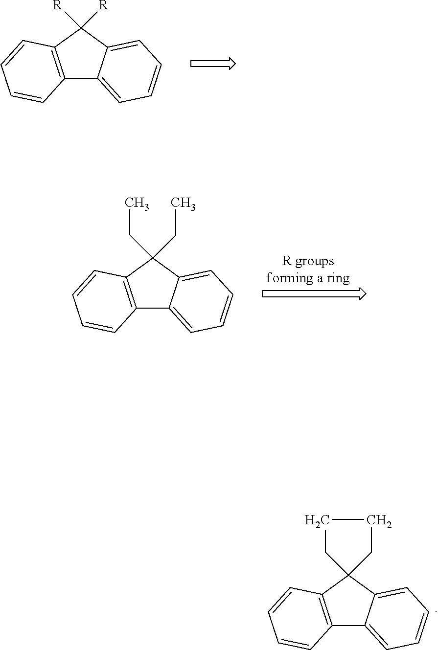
C12=C(C([R])([R])C3=CC=CC=C13)C=CC=C2.C12=C(C(CC)(CC)C3=CC=CC=C13)C=CC=C2.C12=C(C3(C4=CC=CC=C14)CCCC3)C=CC=C2
